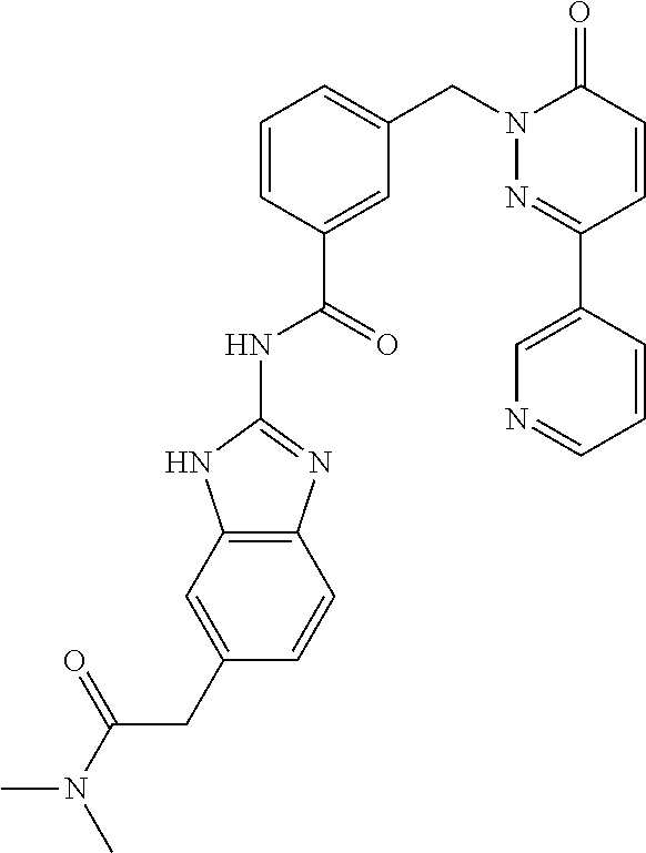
C1=CC(C(NC2=NC3=C(N2)C=C(CC(=O)N(C)C)C=C3)=O)=CC(CN2N=C(C3=CN=CC=C3)C=CC2=O)=C1
